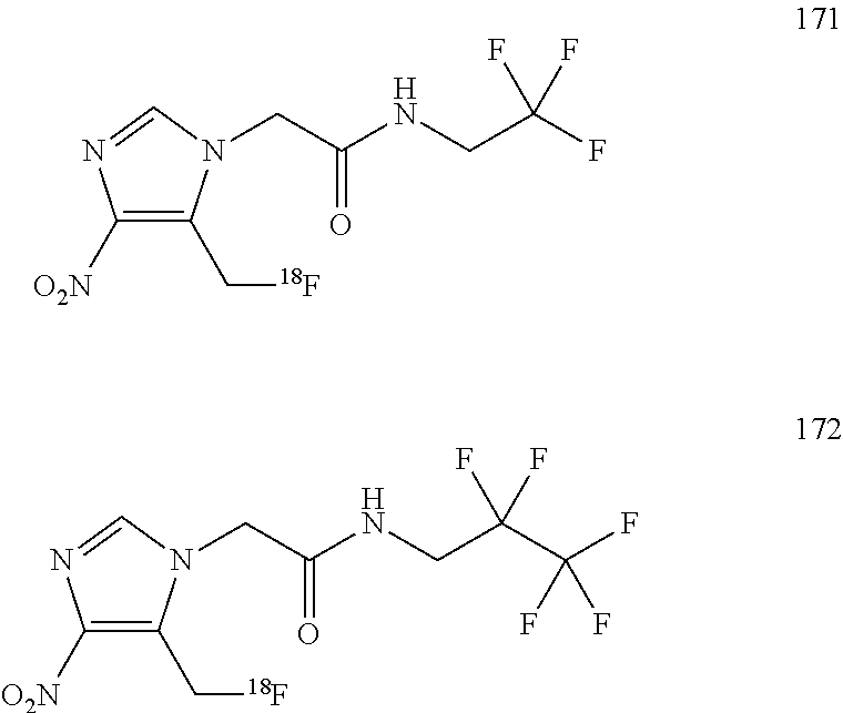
C1([O2N])=C(C[18F])N(CC(NCC(F)(F)F)=O)C=N1.C1([O2N])=C(C[18F])N(CC(NCC(C(F)(F)F)(F)F)=O)C=N1
